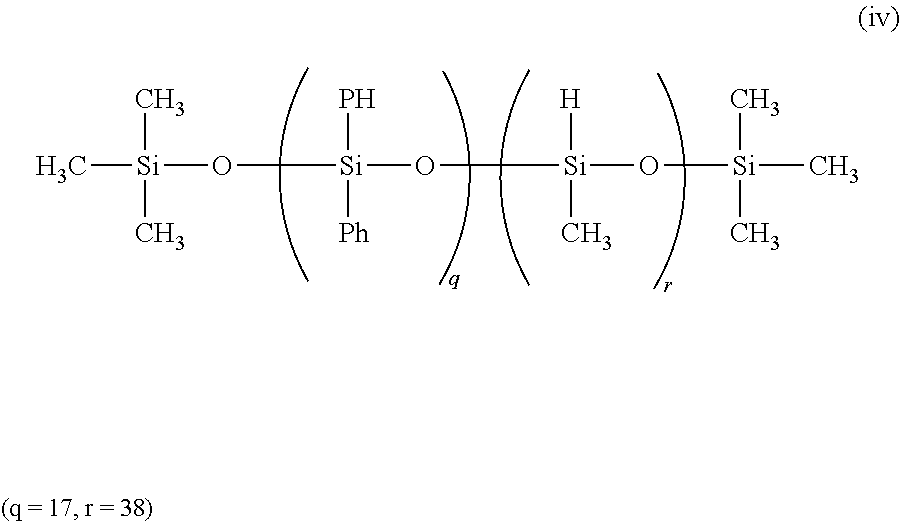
C[Si](O[Si](O[Si](O[Si](C)(C)C)([H])C)(P)[Ph])(C)C
